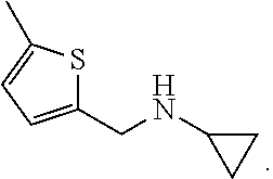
C1(CNC2CC2)=CC=C(C)S1
